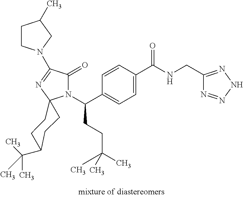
C1=C(C(=O)NCC2=NNN=N2)C=CC(C(N2C(=O)C(N3CCC(C)C3)=NC23CCC(C(C)(C)C)CC3)CCC(C)(C)C)=C1
